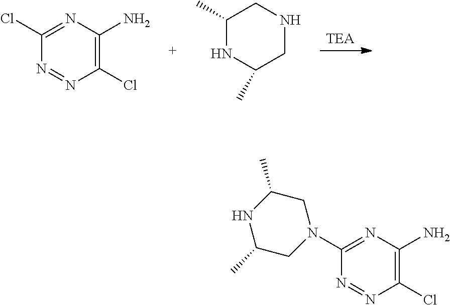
[TEA].N1=NC(Cl)=C(N)N=C1Cl.C1(C)NC(C)CNC1.N1=NC(Cl)=C(N)N=C1N1CC(C)NC(C)C1
